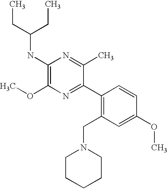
C1(NC(CC)CC)=C(OC)N=C(C2=C(CN3CCCCC3)C=C(OC)C=C2)C(C)=N1
